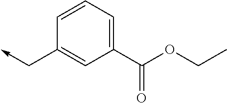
C1(C(OCC)=O)=CC=CC(C->C)=C1
